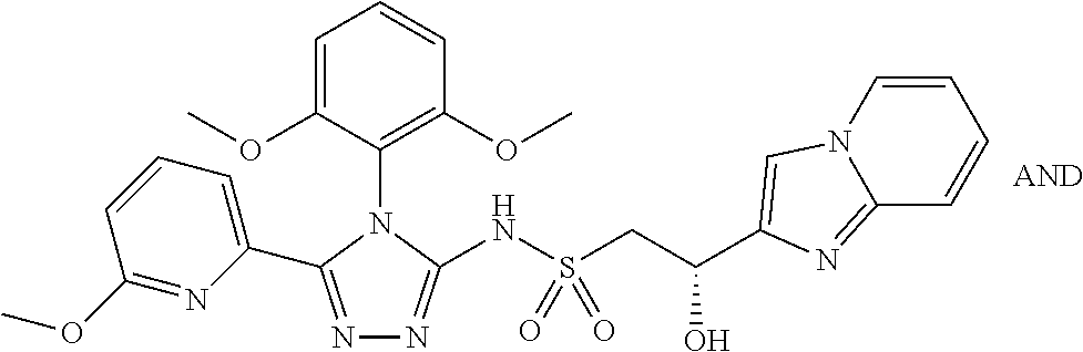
N1=C(C2=CC=CC(OC)=N2)N(C2=C(OC)C=CC=C2OC)C(NS(CC(O)C2=CN3C=CC=CC3=N2)(=O)=O)=N1
